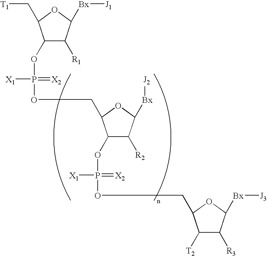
C1(OP(=[X2])([X1])OCC2C(OP([X1])(=[X2])OCC3C([T2])C([R3])C([Bx][J3])O3)C([R2])C([Bx][J2])O2)C([R1])C([Bx][J1])OC1C[T1]
